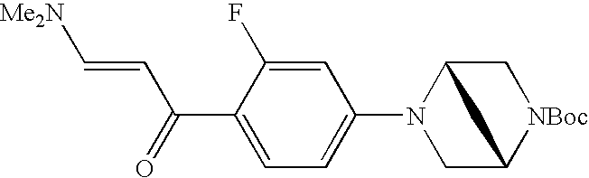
[Me2N]C=CC(C1=CC=C(N2CC3[NBoc]CC2C3)C=C1F)=O
